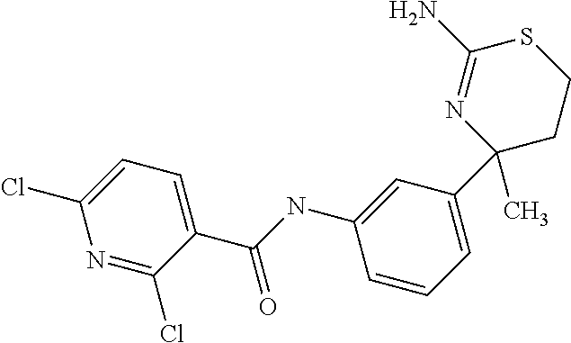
N1=C(Cl)C(C(NC2=CC(C3(C)CCSC(N)=N3)=CC=C2)=O)=CC=C1Cl
